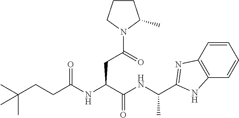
C(CC(NC(CCC(C)(C)C)=O)C(NC(C1=NC2=C(C=CC=C2)N1)C)=O)(=O)N1C(C)CCC1
